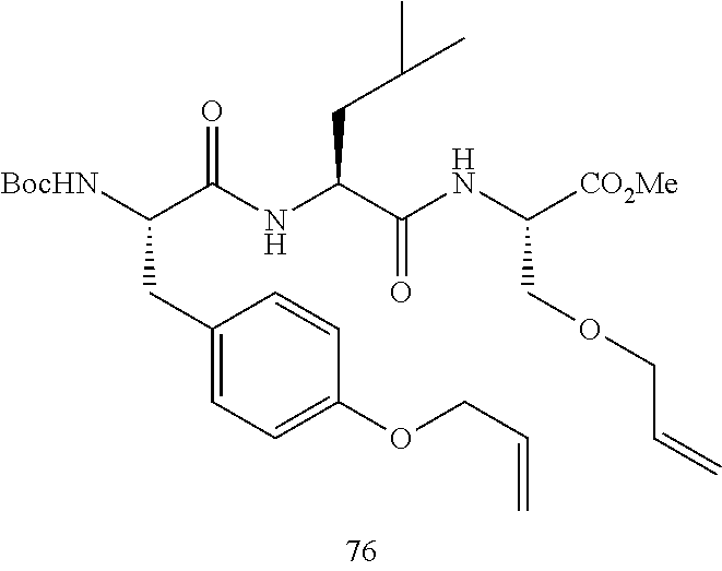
C1(CC(C(NC(C(NC([CO2Me])COCC=C)=O)CC(C)C)=O)[BocHN])=CC=C(OCC=C)C=C1
